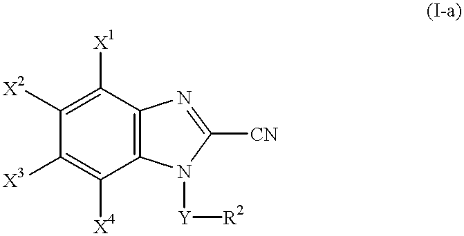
C1([X2])=C([X1])C2=C(C([X4])=C1[X3])N([Y][R2])C([CN])=N2
